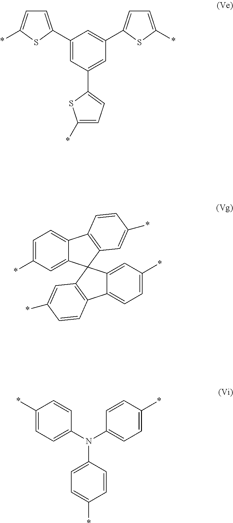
C1(C2=CC=C(*)S2)=CC(C2=CC=C(*)S2)=CC(C2=CC=C(*)S2)=C1.C1=C(*)C=C2C(=C1)C1=C(C=C(*)C=C1)C21C2=CC(*)=CC=C2C2=C1C=C(*)C=C2.C1(*)=CC=C(N(C2=CC=C(*)C=C2)C2=CC=C(*)C=C2)C=C1
